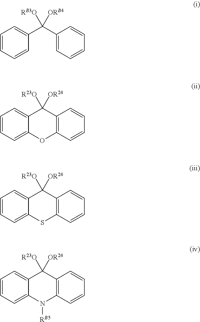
C1=CC=CC(C(C2=CC=CC=C2)([ORB4])[RB3O])=C1.C1=CC=C2C(=C1)C([OR24])([R23O])C1=C(C=CC=C1)O2.C1=CC=C2C(=C1)C([OR24])([R23O])C1=C(C=CC=C1)S2.C1=CC=C2C(=C1)C([OR24])([R23O])C1=C(C=CC=C1)N2[RB5]
